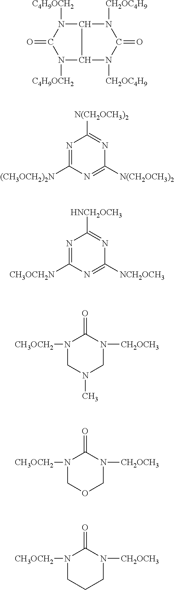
C1(=O)N([C4H9OCH2])C2C(N([CH2OC4H9])C(=O)N2[CH2OC4H9])N1[C4H9OCH2].N1=C([(CH3OCH2)2N])N=C([N(CH2OCH3)2])N=C1[N(CH2OCH3)2].N1=C([CH3OCH2N])N=C([NCH2OCH3])N=C1[HNCH2OCH3].[CH3OCH2]N1CN(C)CN([CH2OCH3])C1=O.[CH3OCH2]N1COCN([CH2OCH3])C1=O.[CH3OCH2]N1CCCN([CH2OCH3])C1=O
